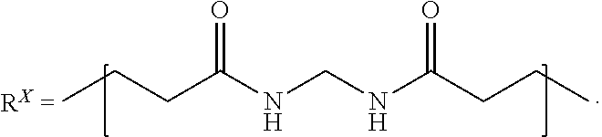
CCCC(=O)NCNC(=O)CCC
